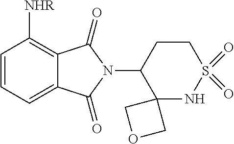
C12=CC=CC([NHR])=C1C(=O)N(C1C3(NS(=O)(=O)CC1)COC3)C2=O
